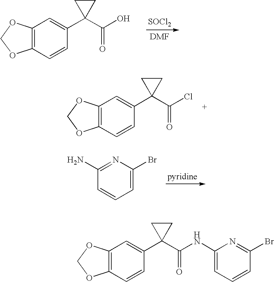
[SOCl2].C12=C(C=CC(C3(C(O)=O)CC3)=C1)OCO2.C12=C(C=CC(C3(C(Cl)=O)CC3)=C1)OCO2.N1=C(N)C=CC=C1Br.C12=C(C=CC(C3(C(=O)NC4=CC=CC(Br)=N4)CC3)=C1)OCO2
